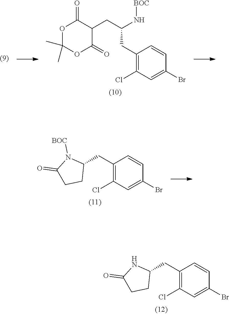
O1C(C)(C)OC(=O)C(CC(N[BOC])CC2=C(Cl)C=C(Br)C=C2)C1=O.C1(CC2=C(Cl)C=C(Br)C=C2)N([BOC])C(=O)CC1.C1(CC2=C(Cl)C=C(Br)C=C2)NC(=O)CC1
